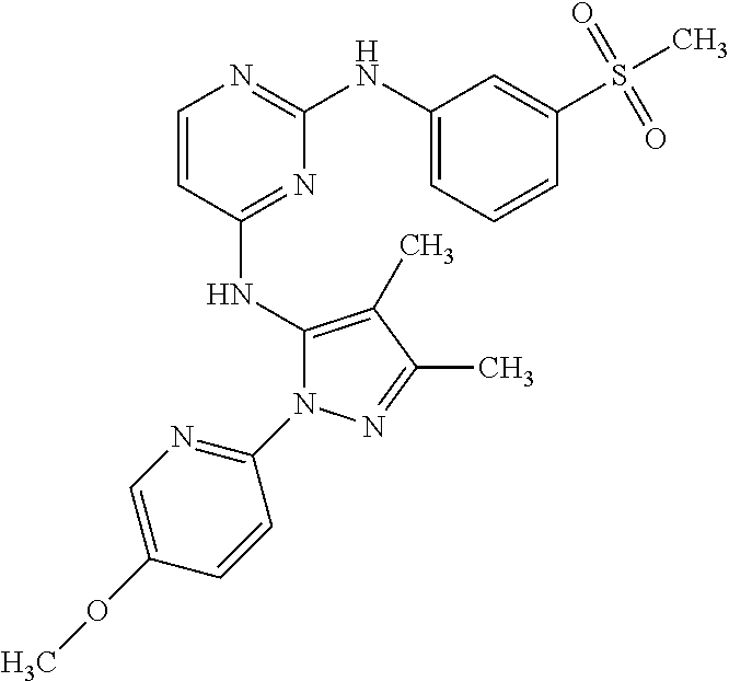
C1=CC(NC2=C(C)C(C)=NN2C2=NC=C(OC)C=C2)=NC(NC2=CC=CC(S(C)(=O)=O)=C2)=N1
